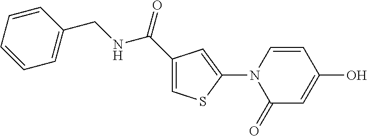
C1=C(C(=O)NCC2=CC=CC=C2)C=C(N2C(=O)C=C(O)C=C2)S1
